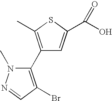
C1(C2=C(Br)C=NN2C)=C(C)SC(C(O)=O)=C1
